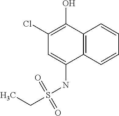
C12=C(C=CC=C1)C(NS(CC)(=O)=O)=CC(Cl)=C2O
